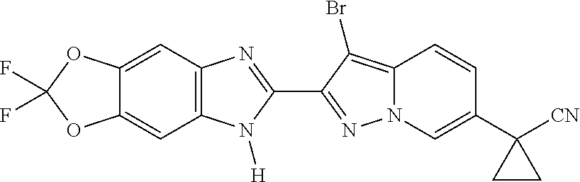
C1(C2=NN3C(=C2Br)C=CC(C2([CN])CC2)=C3)=NC2=C(N1[H])C=C1C(=C2)OC(F)(F)O1
